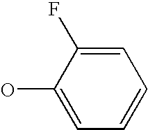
C1=C(F)C(O)=CC=C1
